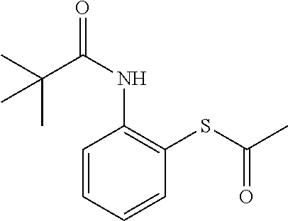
CC(C(NC1=C(SC(C)=O)C=CC=C1)=O)(C)C
